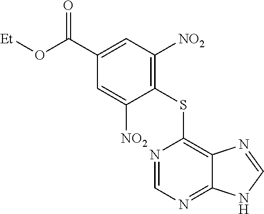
C1(SC2=C3C(=NC=N2)NC=N3)=C([NO2])C=C(C(=O)O[Et])C=C1[NO2]
